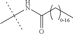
C(NC(=O)CC)(C)(C)C
